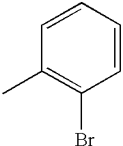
C1=CC(C)=C(Br)C=C1
